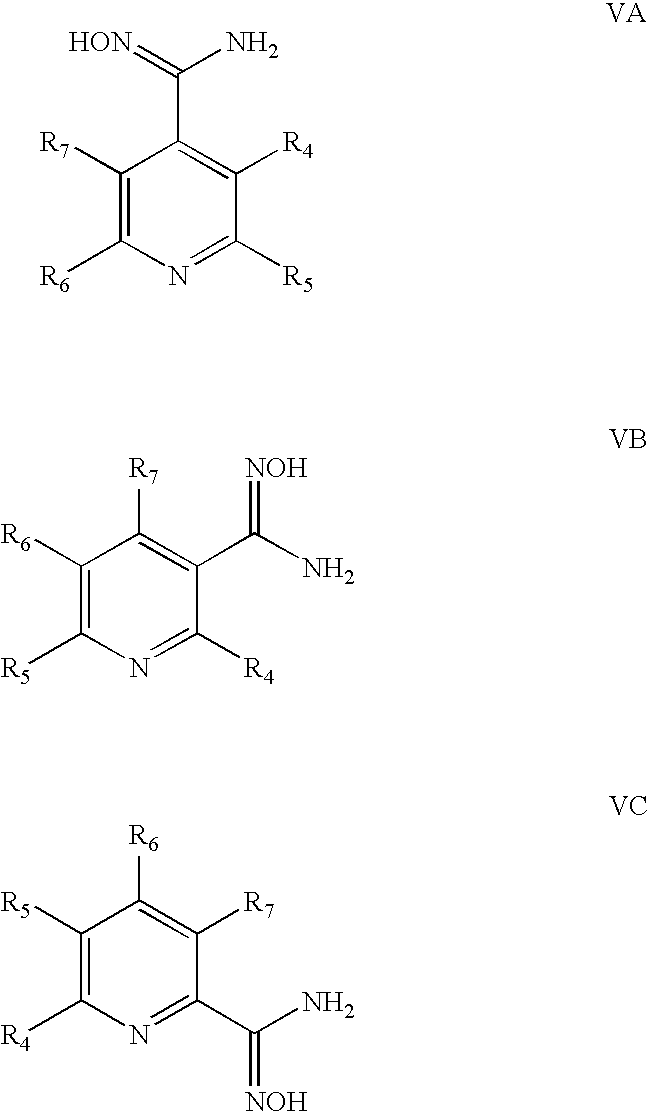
C1([R7])=C([R6])N=C([R5])C([R4])=C1C(=[HON])N.C1([R6])=C([R5])N=C([R4])C(C(N)=[NOH])=C1[R7].C1([R5])=C([R4])N=C(C(N)=[NOH])C([R7])=C1[R6]
